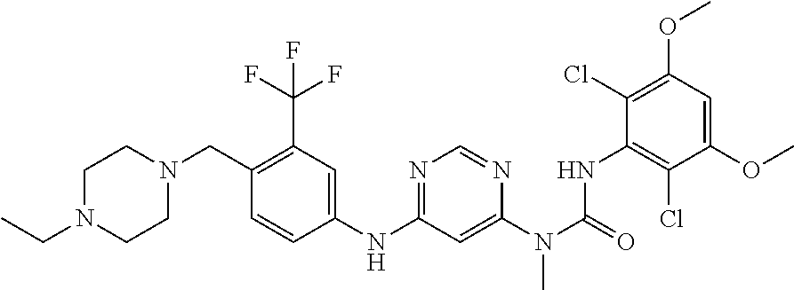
C1N(CC2=C(C(F)(F)F)C=C(NC3=NC=NC(N(C(=O)NC4=C(Cl)C(OC)=CC(OC)=C4Cl)C)=C3)C=C2)CCN(CC)C1
